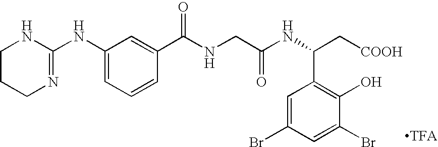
C1(NC2=NCCCN2)=CC=CC(C(NCC(NC(C[COOH])C2=C(O)C(Br)=CC(Br)=C2)=O)=O)=C1
